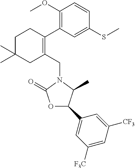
C1C(C)(C)CC(CN2C(=O)OC(C3=CC([F3C])=CC([CF3])=C3)C2C)=C(C2=C(OC)C=CC(SC)=C2)C1
